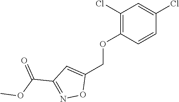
O(C1=C(Cl)C=C(Cl)C=C1)CC1=CC(C(OC)=O)=NO1
